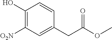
C1(O)=C([O2N])C=C(CC(OC)=O)C=C1
